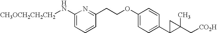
C1(N[CH3OCH2CH2CH2])=CC=CC(CCOC2=CC=C(C3C(C[CO2H])(C)C3)C=C2)=N1
